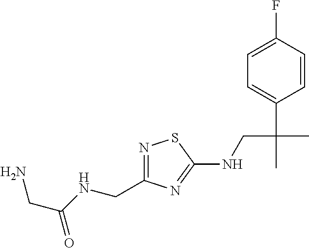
N1=C(CNC(CN)=O)N=C(NCC(C)(C2=CC=C(F)C=C2)C)S1
